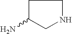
C1C(N)CNC1
